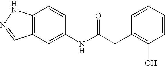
C12=C(C=C(NC(CC3=C(O)C=CC=C3)=O)C=C1)C=NN2
